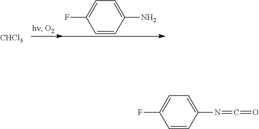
[CHCl3].C1=CC(N)=CC=C1F.C1(N=C=O)=CC=C(F)C=C1
